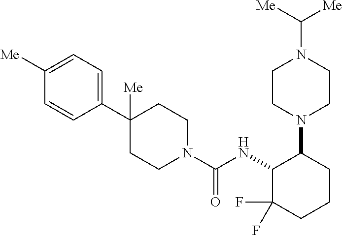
C1([Me])=CC=C(C2([Me])CCN(C(NC3C(F)(F)CCCC3N3CCN(C([Me])[Me])CC3)=O)CC2)C=C1
